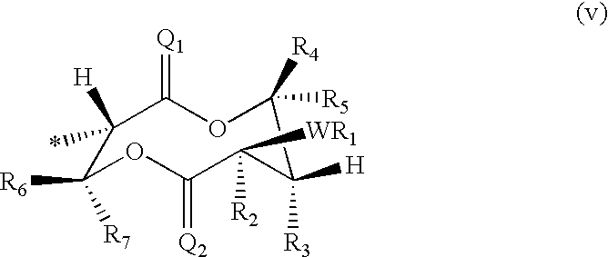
C1([H])(*)C(=[Q1])OC([R5])([R4])C([R3])([H])C([R2])([WR1])C(=[Q2])OC1([R7])[R6]
